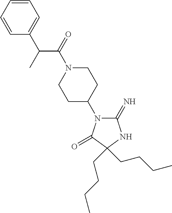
C1(=N)N(C2CCN(C(=O)C(C)C3=CC=CC=C3)CC2)C(=O)C(CCCC)(CCCC)N1
